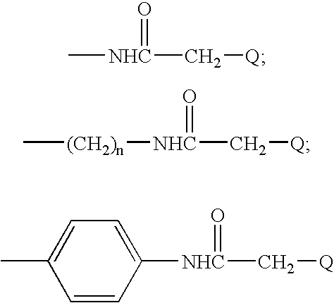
C[NHC](=O)C[Q].C[(CH2)n][NHC](=O)C[Q].CC1=CC=C([NHC](=O)C[Q])C=C1
